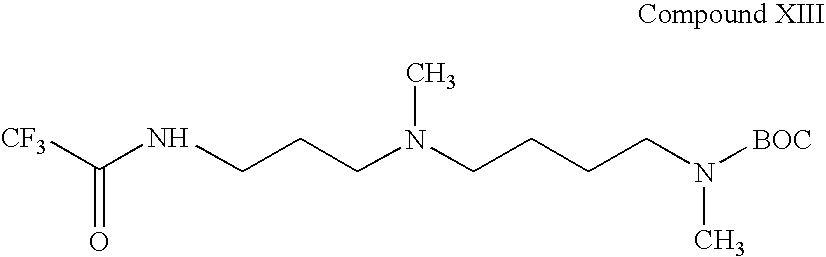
[CF3]C(NCCCN(CCCCN([BOC])C)C)=O
